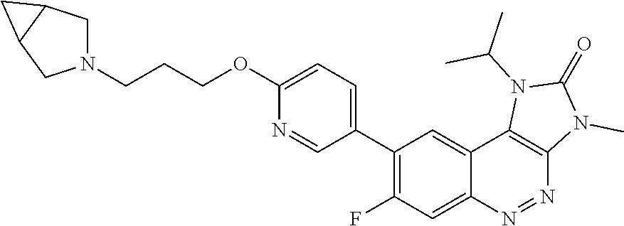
N1(CCCOC2=CC=C(C3=C(F)C=C4C(=C3)C3=C(N=N4)N(C)C(=O)N3C(C)C)C=N2)CC2C(C1)C2
